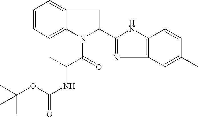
C1=CC=C2C(=C1)CC(C1=NC3=C(N1)C=CC(C)=C3)N2C(=O)C(C)NC(=O)OC(C)(C)C
